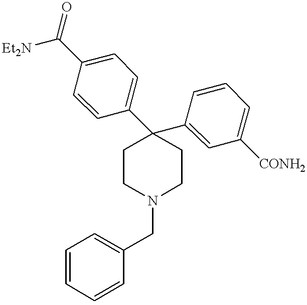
C1=C(C([Et2N])=O)C=CC(C2(C3=CC([CONH2])=CC=C3)CCN(CC3=CC=CC=C3)CC2)=C1
